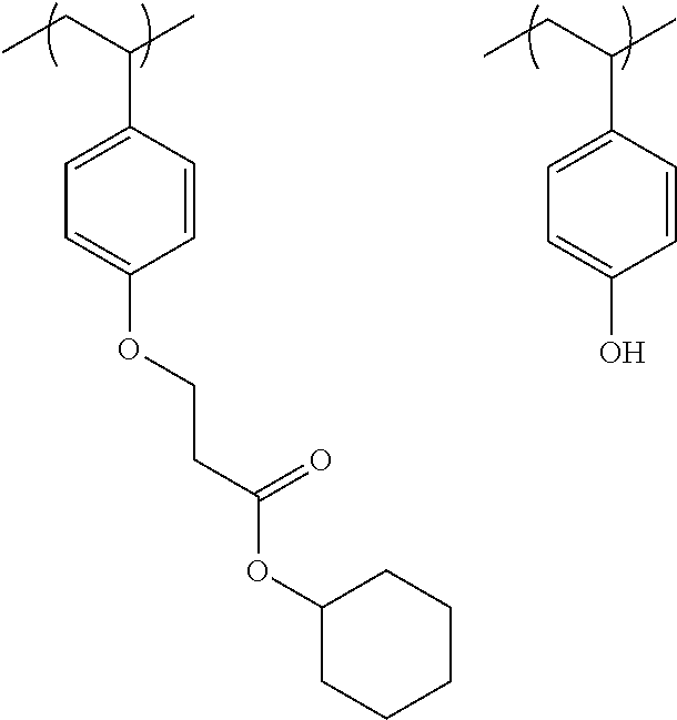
CCC(C)C1=CC=C(OCCC(OC2CCCCC2)=O)C=C1.CCC(C)C1=CC=C(O)C=C1
